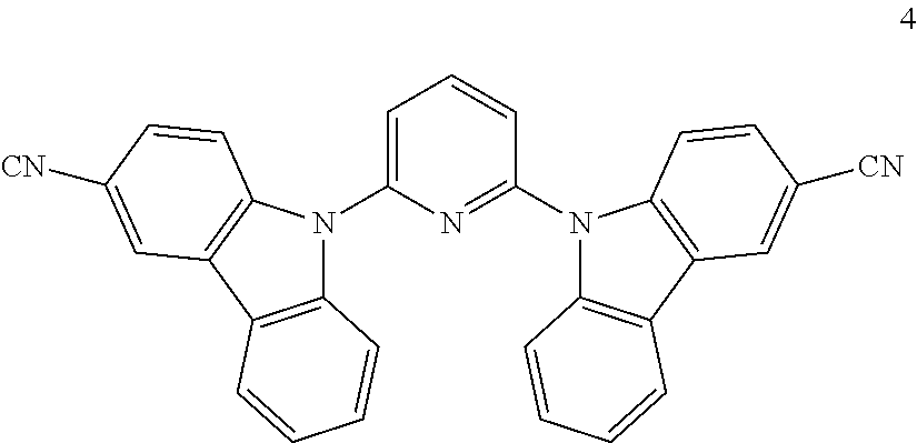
C1=C(N2C3=C(C4=C2C=CC([CN])=C4)C=CC=C3)N=C(N2C3=C(C4=C2C=CC([CN])=C4)C=CC=C3)C=C1
